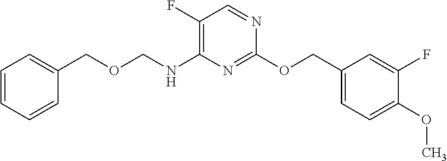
C1(COC2=NC(NCOCC3=CC=CC=C3)=C(F)C=N2)=CC=C(OC)C(F)=C1
